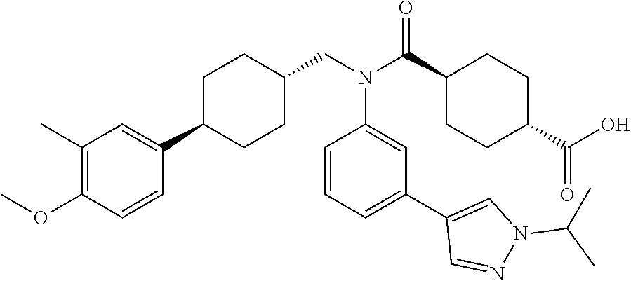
C1(C)=C(OC)C=CC(C2CCC(CN(C(C3CCC(C(O)=O)CC3)=O)C3=CC(C4=CN(C(C)C)N=C4)=CC=C3)CC2)=C1
